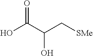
OC(C(C[SMe])O)=O
